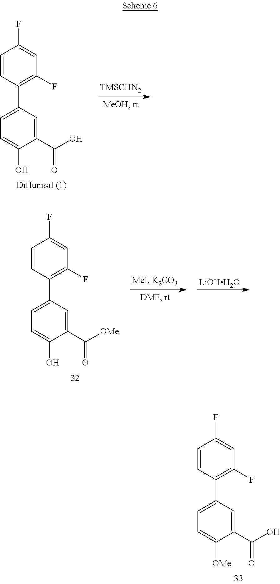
C1=CC(C2=CC=C(O)C(C(O)=O)=C2)=C(F)C=C1F.[LiOHH2O].C1=CC(C2=CC=C(O)C(C([OMe])=O)=C2)=C(F)C=C1F.C1=CC(C2=CC=C([OMe])C(C(O)=O)=C2)=C(F)C=C1F
